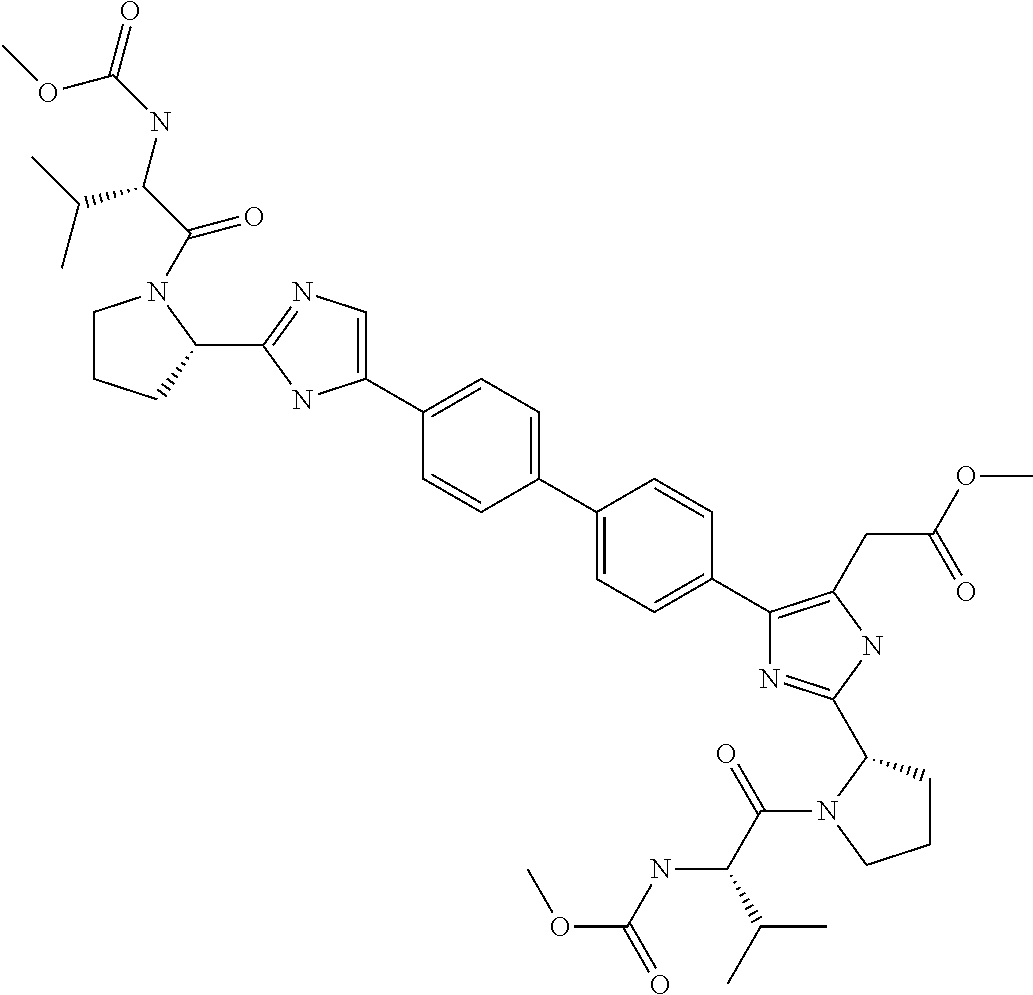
C1(C2=CC=C(C3=CC=C(C4=C(CC(OC)=O)NC(C5CCCN5C(=O)C(C(C)C)NC(OC)=O)=N4)C=C3)C=C2)=CN=C(C2N(C(=O)C(NC(=O)OC)C(C)C)CCC2)N1
